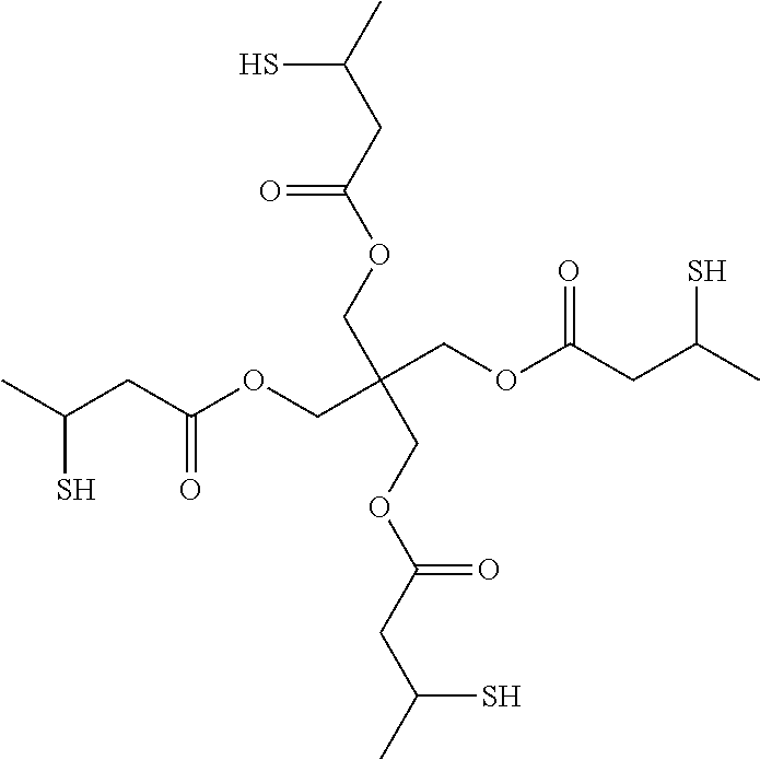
CC(CC(OCC(COC(CC(C)S)=O)(COC(CC(C)S)=O)COC(CC(C)S)=O)=O)S
